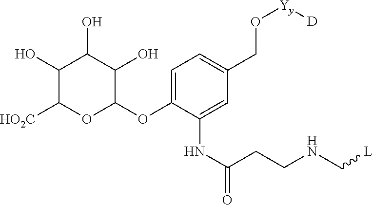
C1=C(OC2C(O)C(O)C(O)C([HO2C])O2)C(NC(CCNC[L])=O)=CC(CO[Yy][D])=C1
